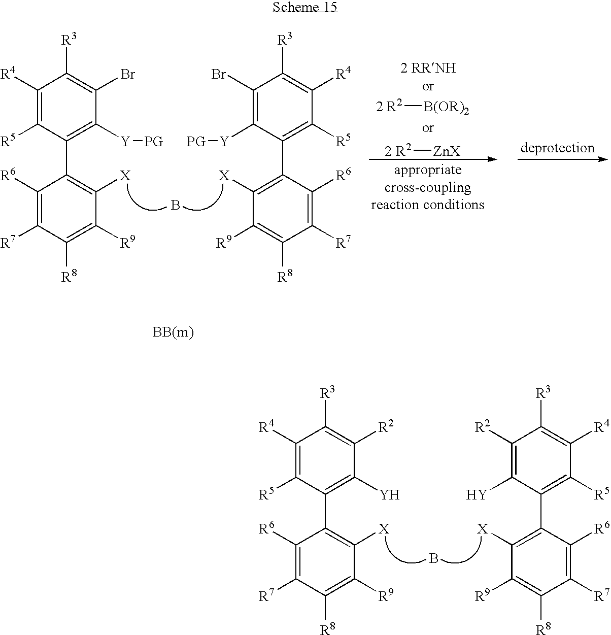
C1([R6])=C([R7])C([R8])=C([R9])C([X])=C1C1=C([Y])C([R2])=C([R3])C([R4])=C1[R5].B.C1([R6])=C([R7])C([R8])=C([R9])C([X])=C1C1=C([R5])C([R4])=C([R3])C([R2])=C1[Y].[2 R2][B(OR)2].[2 R2][ZnX].C1([R6])=C([R7])C([R8])=C([R9])C([X])=C1C1=C([Y][PG])C(Br)=C([R3])C([R4])=C1[R5].B.C1([R6])=C([R7])C([R8])=C([R9])C([X])=C1C1=C([R5])C([R4])=C([R3])C(Br)=C1[Y][PG]
